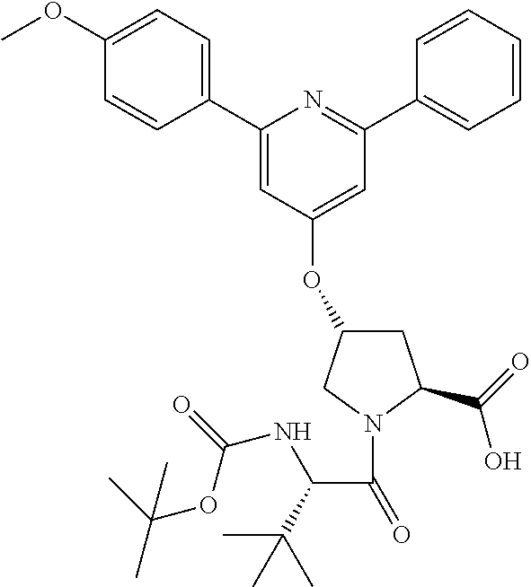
C1(C2=CC=C(OC)C=C2)=CC(OC2CC(C(=O)O)N(C(=O)C(C(C)(C)C)NC(OC(C)(C)C)=O)C2)=CC(C2=CC=CC=C2)=N1
